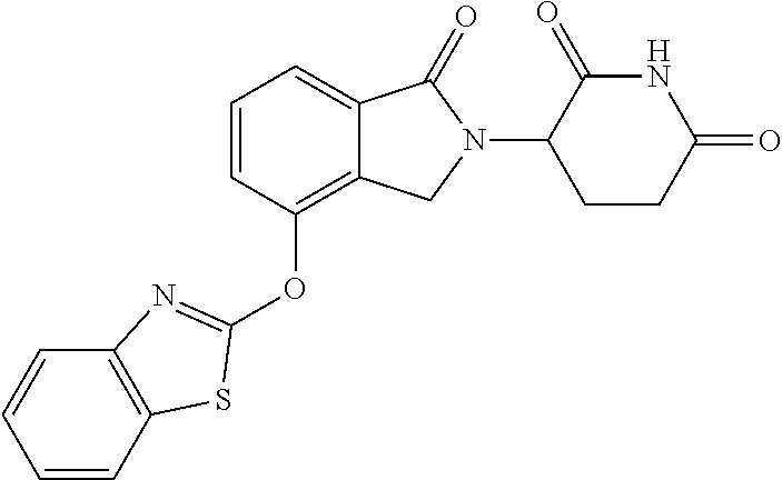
O(C1=C2C(=CC=C1)C(=O)N(C1C(=O)NC(=O)CC1)C2)C1=NC2=C(C=CC=C2)S1
